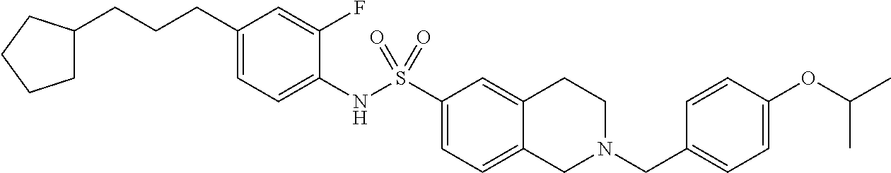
C1(CCCC2CCCC2)=CC=C(NS(C2=CC=C3C(=C2)CCN(CC2=CC=C(OC(C)C)C=C2)C3)(=O)=O)C(F)=C1
